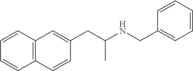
C1(CC(NCC2=CC=CC=C2)C)=CC2=C(C=C1)C=CC=C2
